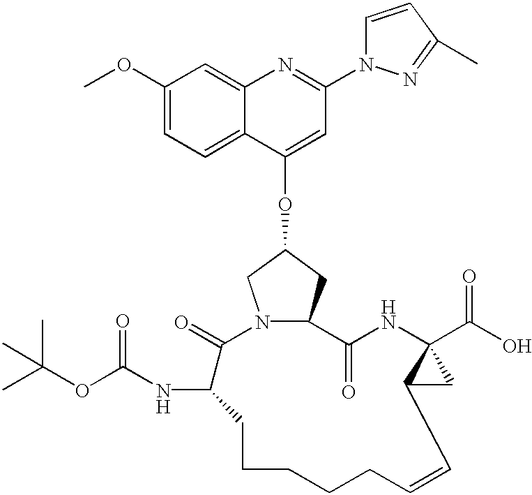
C1(OC)=CC=C2C(=C1)N=C(N1C=CC(C)=N1)C=C2OC1CN2C(C1)C(=O)NC1(C(O)=O)C(C1)C=CCCCCCC(NC(OC(C)(C)C)=O)C2=O
